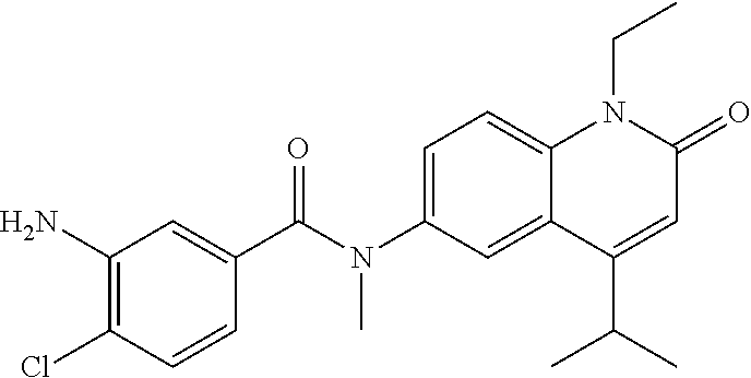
N(C1=CC=C2C(=C1)C(C(C)C)=CC(=O)N2CC)(C(C1=CC(N)=C(Cl)C=C1)=O)C
